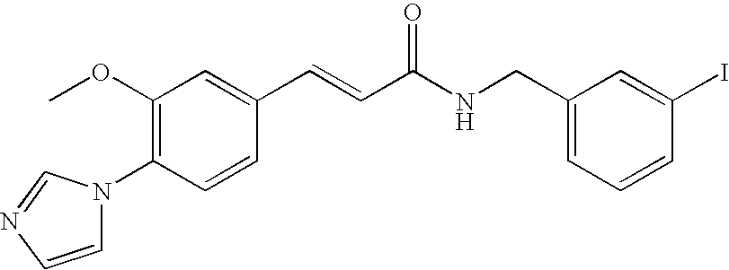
C1(OC)=C(N2C=CN=C2)C=CC(C=CC(NCC2=CC=CC(I)=C2)=O)=C1
